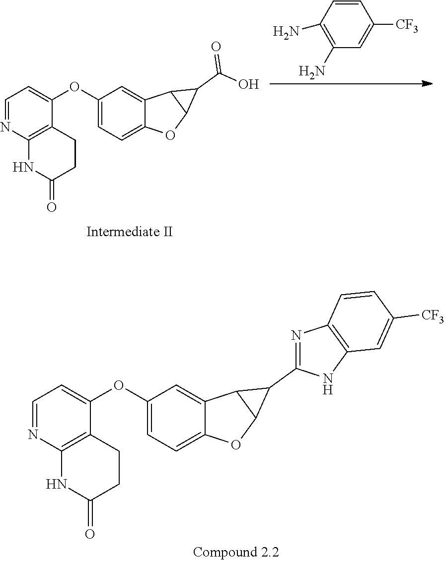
C1=CC(N)=C(N)C=C1[CF3].C1=NC2=C(C(OC3=CC=C4C(=C3)C3C(O4)C3C(O)=O)=C1)CCC(=O)N2.C1=NC2=C(C(OC3=CC=C4C(=C3)C3C(O4)C3C3=NC4=C(N3)C=C([CF3])C=C4)=C1)CCC(=O)N2
